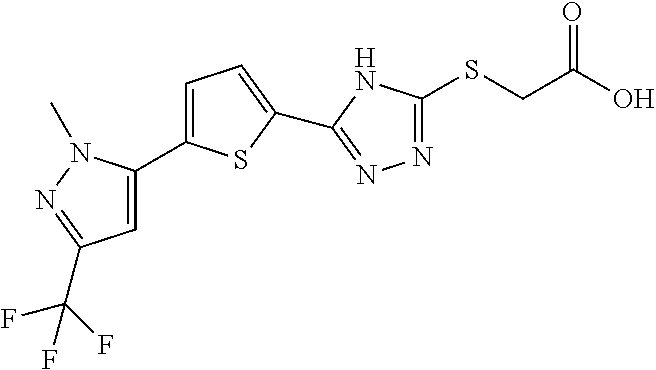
C1=C(C2=CC(C(F)(F)F)=NN2C)SC(C2=NN=C(SCC(O)=O)N2)=C1
